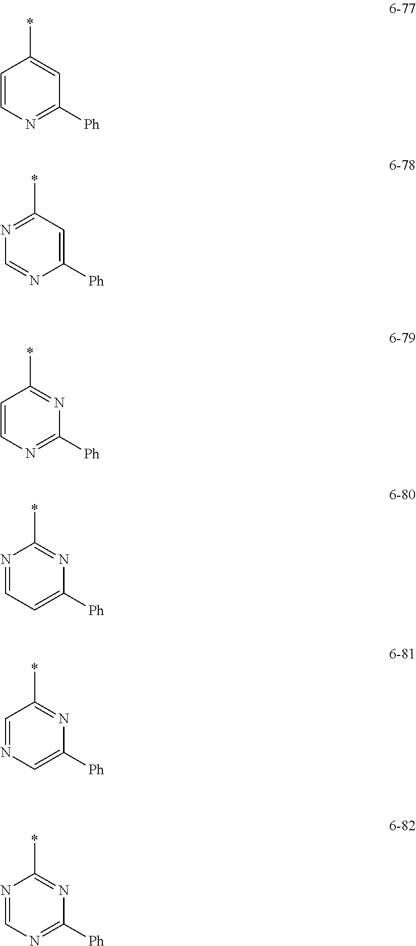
C1=CN=C([Ph])C=C1*.N1=C(*)C=C([Ph])N=C1.C1=CN=C([Ph])N=C1*.N1=CC=C([Ph])N=C1*.C1=NC=C([Ph])N=C1*.N1=CN=C([Ph])N=C1*
